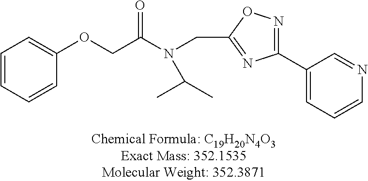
C1=CC=CC(OCC(N(CC2=NC(C3=CC=CN=C3)=NO2)C(C)C)=O)=C1
